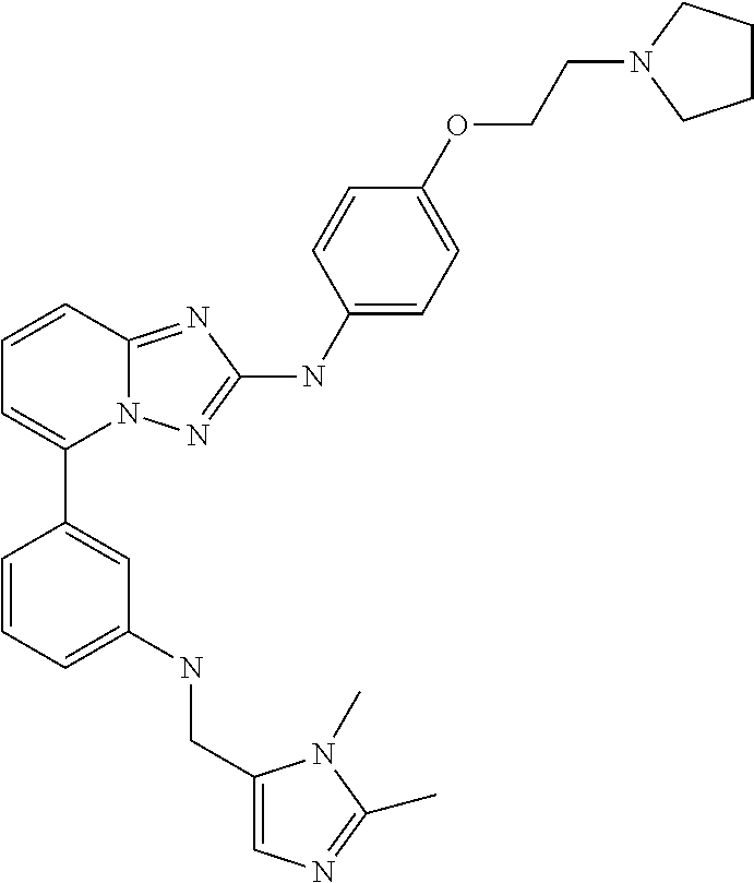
C1=CC2=NC(NC3=CC=C(OCCN4CCCC4)C=C3)=NN2C(C2=CC(NCC3=CN=C(C)N3C)=CC=C2)=C1
